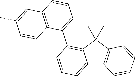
C12=CC=CC(C3=CC=CC4=C3C=CC(C)=C4)=C1C(C)(C)C1=C2C=CC=C1
